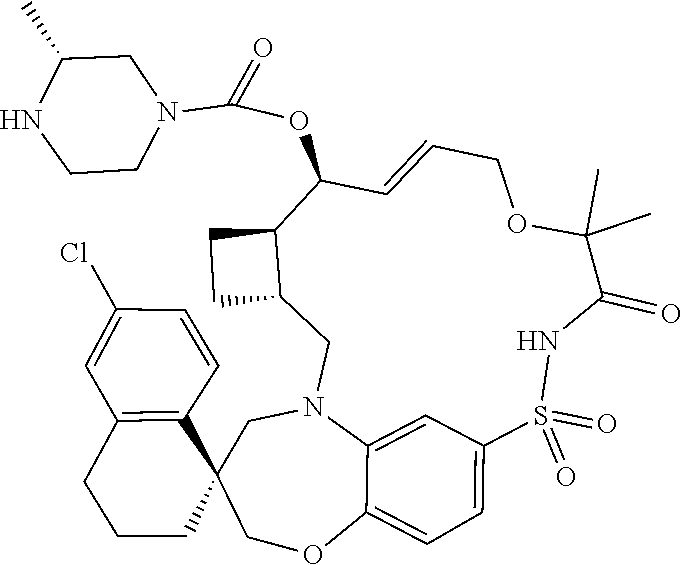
O=S1(=O)NC(=O)C(C)(C)OCC=CC(OC(=O)N2CCNC(C)C2)C2C(CN3C4=CC1=CC=C4OCC1(C4=C(CCC1)C=C(Cl)C=C4)C3)CC2
